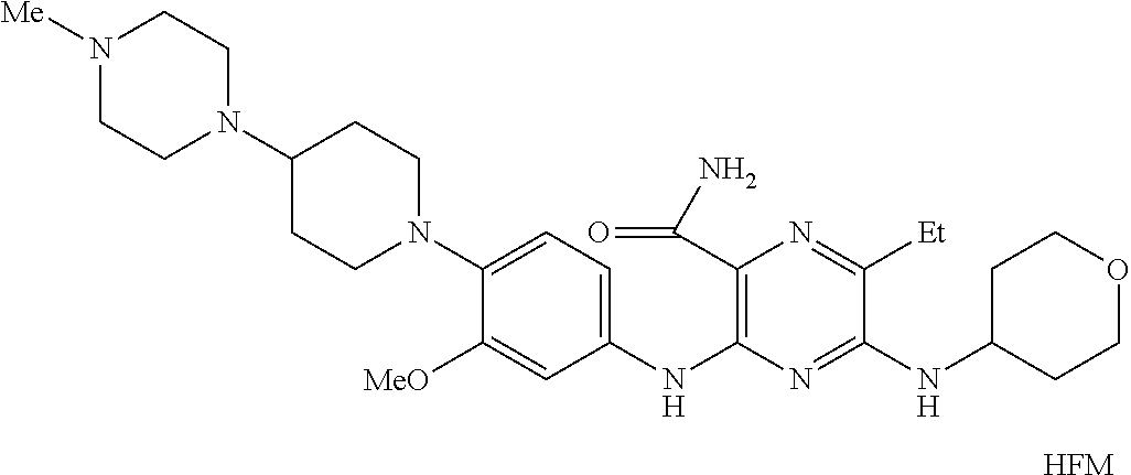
[HFM].C1(N2CCN([Me])CC2)CCN(C2=CC=C(NC3=C(C(=O)N)N=C([Et])C(NC4CCOCC4)=N3)C=C2[MeO])CC1
